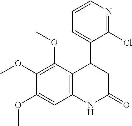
C1(C2C3=C(NC(=O)C2)C=C(OC)C(OC)=C3OC)=CC=CN=C1Cl
